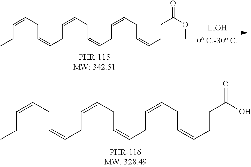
C(CC)=CCC=CCC=CCC=CCC=CCC=CCCC(O)=O.C(CC)=CCC=CCC=CCC=CCC=CCC=CCCC(OC)=O.[LiOH]
